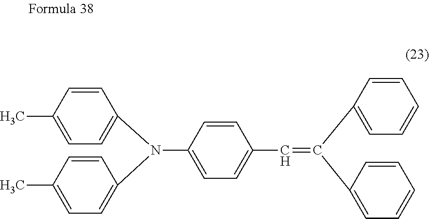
C1=CC(C)=CC=C1N(C1=CC=C(C)C=C1)C1=CC=C(C=C(C2=CC=CC=C2)C2=CC=CC=C2)C=C1
